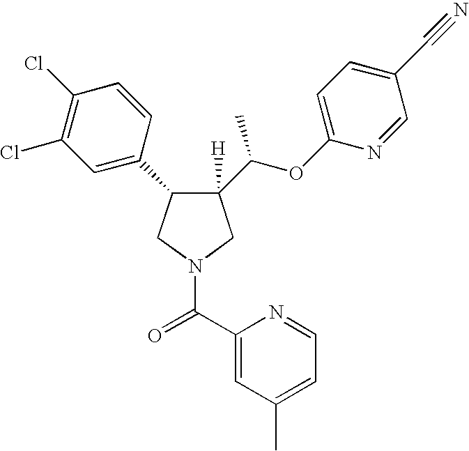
C1([H])(C(OC2=CC=C(C#N)C=N2)C)C(C2=CC(Cl)=C(Cl)C=C2)CN(C(C2=CC(C)=CC=N2)=O)C1
